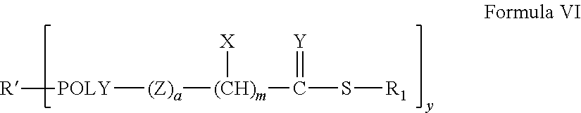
[POLY]([(Z)a][(CH)m]([X])C(=[Y])S[R1])[R]
